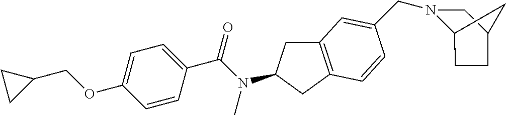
C1=CC(C(N(C)C2CC3=C(C2)C=CC(CN2C4CCC(C2)C4)=C3)=O)=CC=C1OCC1CC1
